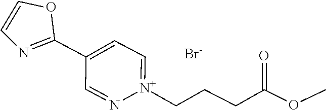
[N+]1(CCCC(=O)OC)=CC=C(C2=NC=CO2)C=N1.[Br-]
